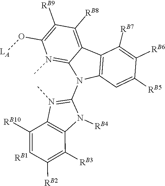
O(C1=C([RB9])C([RB8])=C2C3=C(C=C([RB5])C([RB6])=C3[RB7])N(C3=N(C)C4=C(N3[RB4])C([RB3])=C([RB2])C=C4[RB10])C2=N1C)[LA]
